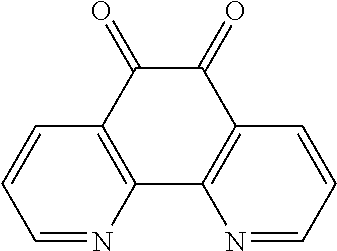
C1=NC2=C(C=C1)C(=O)C(=O)C1=C2N=CC=C1
